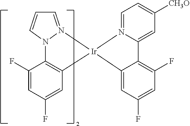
C1=N2N(C=C1)C1=C(C=C(F)C=C1F)[Ir]21N2=CC=C([CH3O])C=C2C2=C(F)C=C(F)C=C21
